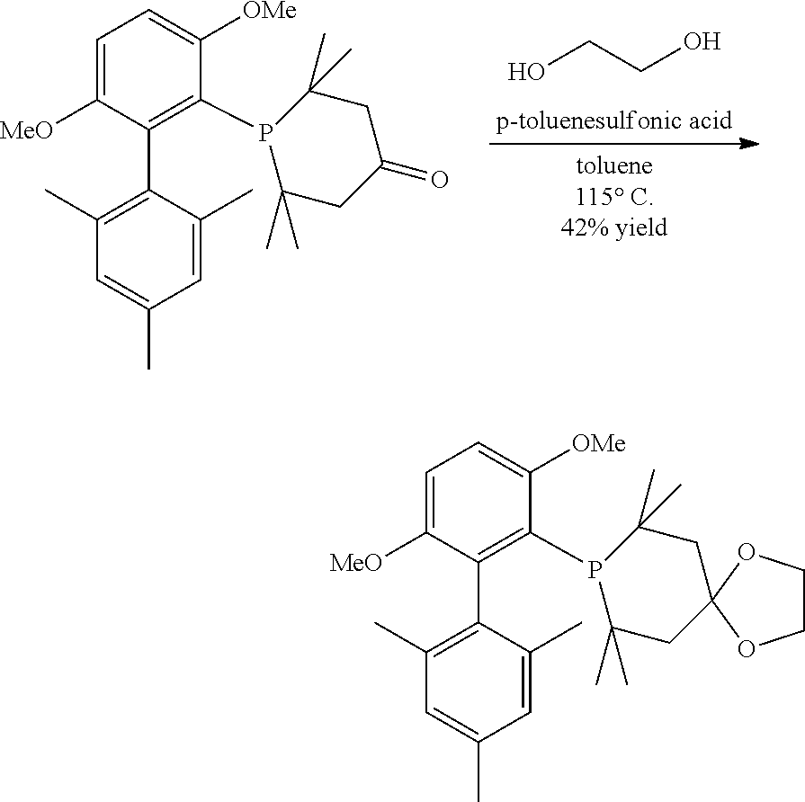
OCCO.C1=C([MeO])C(C2=C(C)C=C(C)C=C2C)=C(P2C(C)(C)CC(=O)CC2(C)C)C([OMe])=C1.C1=C([MeO])C(C2=C(C)C=C(C)C=C2C)=C(P2C(C)(C)CC3(CC2(C)C)OCCO3)C([OMe])=C1
